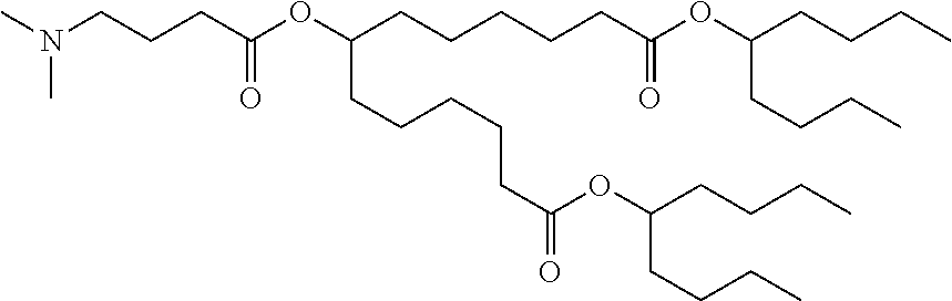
CN(C)CCCC(OC(CCCCCC(OC(CCCC)CCCC)=O)CCCCCC(=O)OC(CCCC)CCCC)=O
